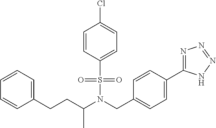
C(C1=CC=CC=C1)CC(N(CC1=CC=C(C2=NN=NN2)C=C1)S(=O)(=O)C1=CC=C(Cl)C=C1)C
